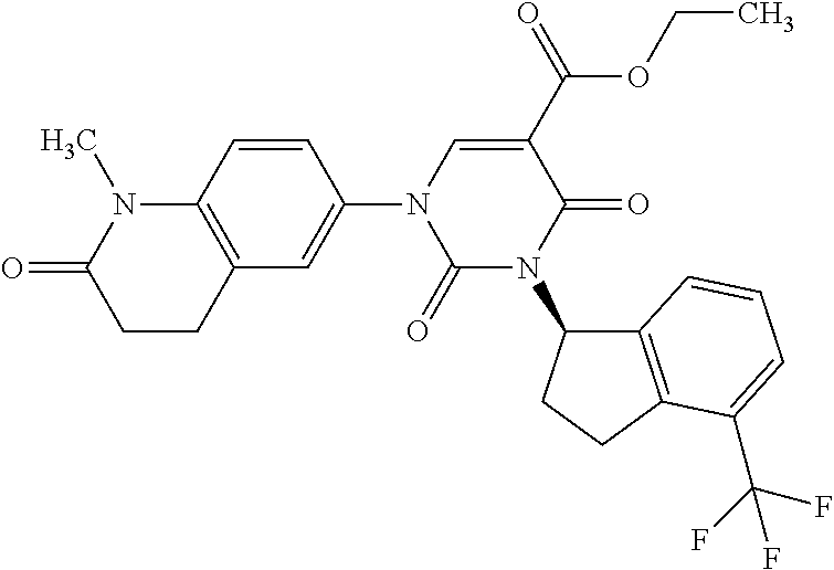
C1=CC2=C(C=C1N1C(=O)N(C3C4=C(CC3)C(C(F)(F)F)=CC=C4)C(=O)C(C(=O)OCC)=C1)CCC(=O)N2C
